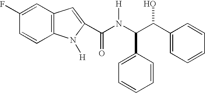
C1=C(F)C=CC2=C1C=C(C(=O)N(C(C(C1=CC=CC=C1)O)C1=CC=CC=C1)[H])N2[H]
